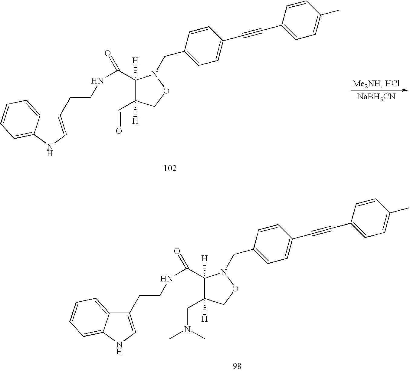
C1([H])(C(NCCC2=CNC3=CC=CC=C23)=O)C([H])(C=O)CON1CC1=CC=C(C#CC2=CC=C(C)C=C2)C=C1.[NaBH3CN].C1([H])(C(NCCC2=CNC3=CC=CC=C23)=O)C([H])(CN(C)C)CON1CC1=CC=C(C#CC2=CC=C(C)C=C2)C=C1
